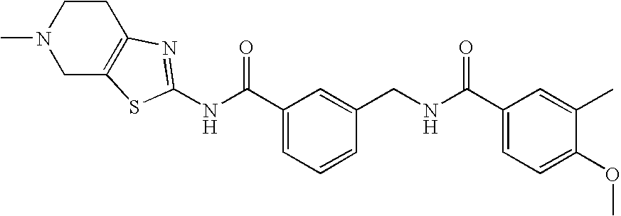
N(C(C1=CC=CC(CNC(C2=CC=C(OC)C(C)=C2)=O)=C1)=O)C1=NC2=C(CN(C)CC2)S1
